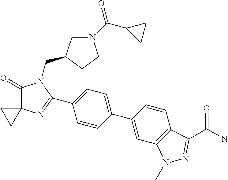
C1(=O)C2(N=C(C3=CC=C(C4=CC5=C(C=C4)C(C(N)=O)=NN5C)C=C3)N1CC1CN(C(C3CC3)=O)CC1)CC2
